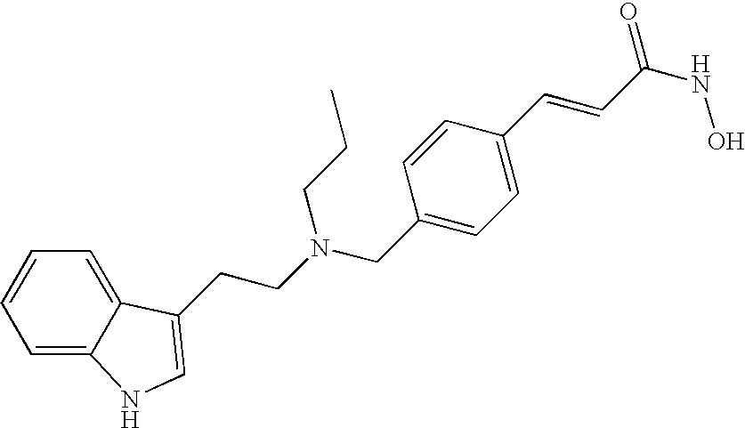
C1=C2C(=CC=C1)C(CCN(CC1=CC=C(C=CC(NO)=O)C=C1)CCC)=CN2
